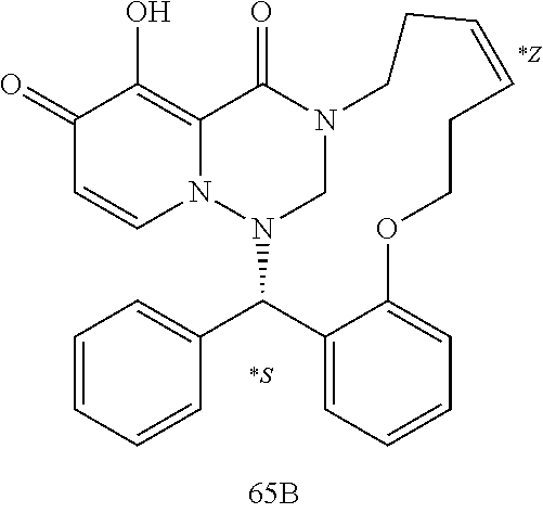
C1(=O)C=CN2C(=C1O)C(=O)N1CN2C(C2=CC=CC=C2)C2=CC=CC=C2OCCC=CCC1.[*S].[*Z]
